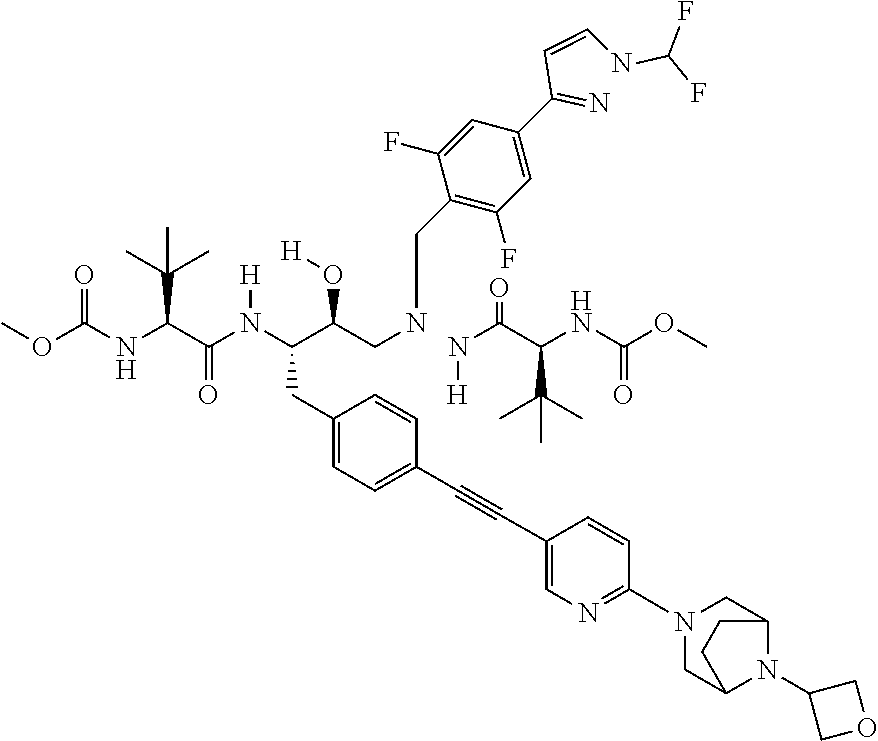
COC(NC(C(N(C(C(CNCC1=C(F)C=C(C(=N)C=CNC(F)F)C=C1F)O[H])CC1=CC=C(C#CC2=CN=C(N3CC4N(C5COC5)C(C3)CC4)C=C2)C=C1)[H])=O)C(C)(C)C)=O.N(C(C(NC(OC)=O)C(C)(C)C)=O)[H]
